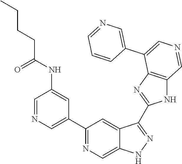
C1(C2=CN=CC(NC(=O)CCCC)=C2)=NC=C2C(=C1)C(C1=NC3=C(N1)C=NC=C3C1=CN=CC=C1)=NN2
